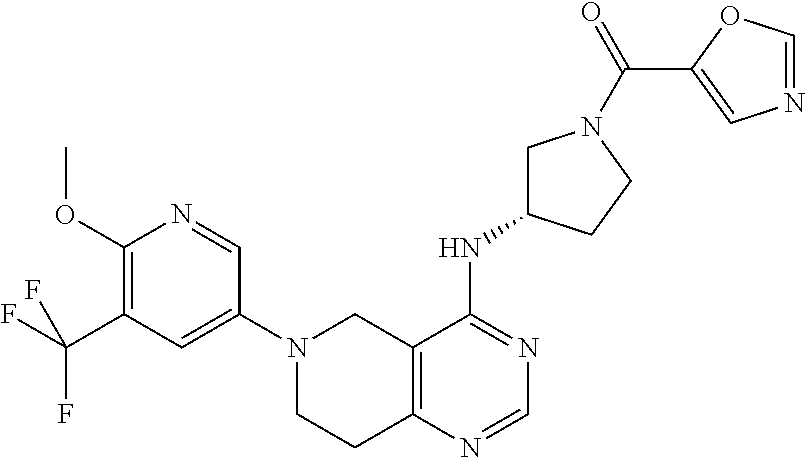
C12=C(N=CN=C1NC1CN(C(C3=CN=CO3)=O)CC1)CCN(C1=CC(C(F)(F)F)=C(OC)N=C1)C2
